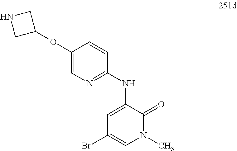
C1=C(NC2=NC=C(OC3CNC3)C=C2)C(=O)N(C)C=C1Br
